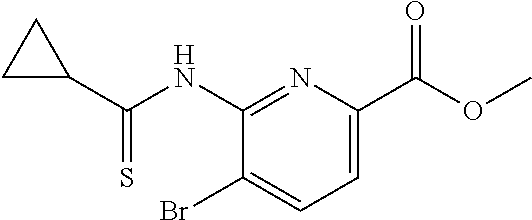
C1=C(C(OC)=O)N=C(NC(C2CC2)=S)C(Br)=C1
